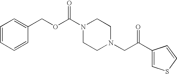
C(OC(N1CCN(CC(C2=CSC=C2)=O)CC1)=O)C1=CC=CC=C1
